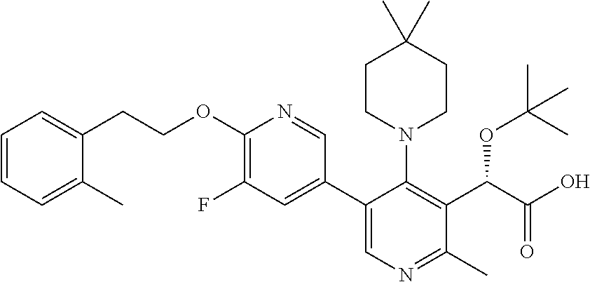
O(C1=C(F)C=C(C2=CN=C(C)C(C(C(O)=O)OC(C)(C)C)=C2N2CCC(C)(C)CC2)C=N1)CCC1=CC=CC=C1C
